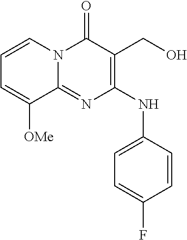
C1=CN2C(=NC(NC3=CC=C(F)C=C3)=C(CO)C2=O)C([OMe])=C1
